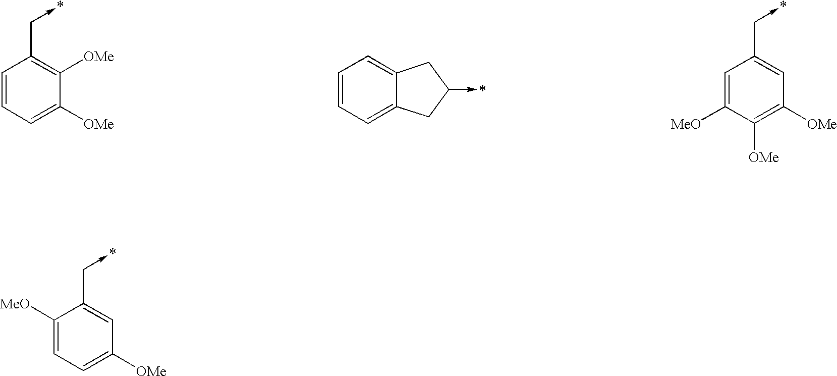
C1([MeO])=CC=C([OMe])C=C1C->*.C1=CC=C([OMe])C([OMe])=C1C->*.C1=CC=C2C(=C1)CC(->*)C2.C1=C([MeO])C([OMe])=C([OMe])C=C1C->*
